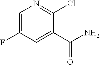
C1=C(F)C=C(C(N)=O)C(Cl)=N1
